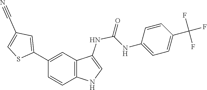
C1(C2=CC3=C(NC=C3NC(NC3=CC=C(C(F)(F)F)C=C3)=O)C=C2)=CC(C#N)=CS1
